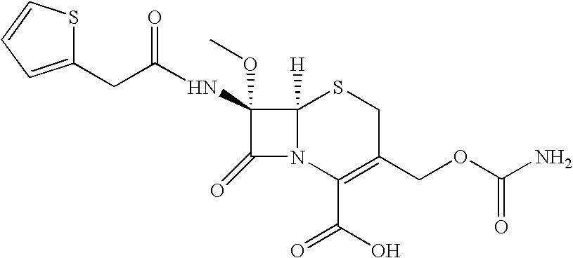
C(C(NC1(OC)C(=O)N2C1([H])SCC(COC(N)=O)=C2C(O)=O)=O)C1=CC=CS1
